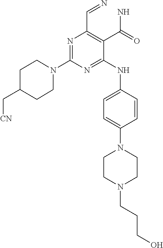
N1=C(N2CCC(C[CN])CC2)N=C(NC2=CC=C(N3CCN(CCCO)CC3)C=C2)C(C(N)=O)=C1C=N
